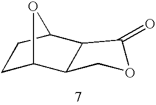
C1C2C3C(C(C1)O2)C(=O)OC3
